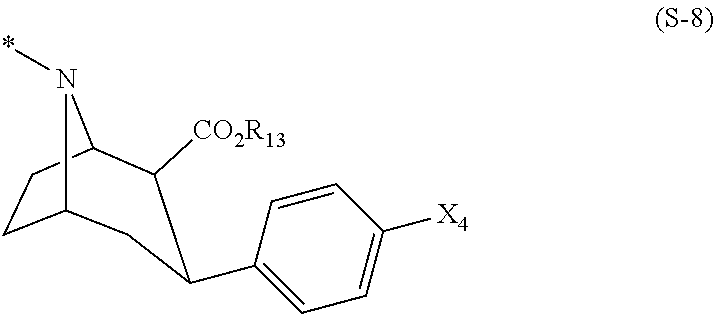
C1=C([X4])C=CC(C2C([CO2R13])C3CCC(N3*)C2)=C1
